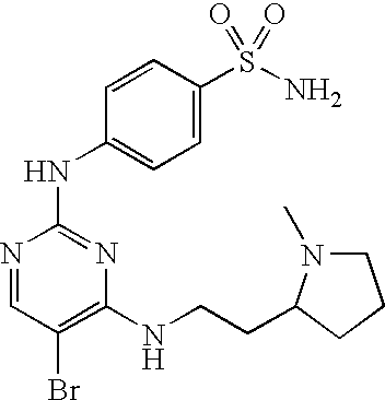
N1=CC(Br)=C(NCCC2N(C)CCC2)N=C1NC1=CC=C(S(N)(=O)=O)C=C1
